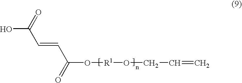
C(O[R1]OCC=C)(=O)C=CC(O)=O
